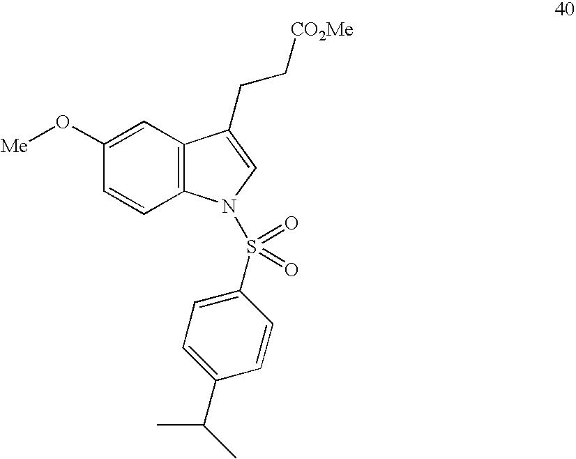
C1=C(O[Me])C=CC2=C1C(CC[CO2Me])=CN2S(C1=CC=C(C(C)C)C=C1)(=O)=O
